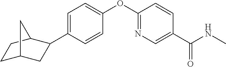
C1=C(C2CC3CCC2C3)C=CC(OC2=NC=C(C(NC)=O)C=C2)=C1
